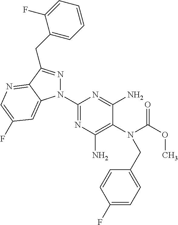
C1(N2N=C(CC3=CC=CC=C3F)C3=NC=C(F)C=C23)=NC(N)=C(N(C(OC)=O)CC2=CC=C(F)C=C2)C(N)=N1
